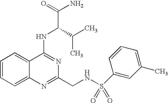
C1=CC=C2C(=C1)C(NC(C(C)C)C(N)=O)=NC(CNS(=O)(=O)C1=CC(C)=CC=C1)=N2
